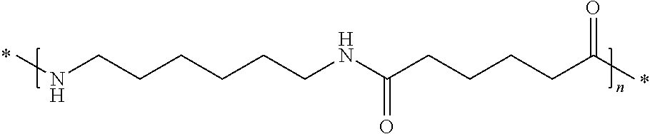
N(CCCCCCNC(CCCCC(C)=O)=O)C
